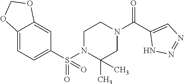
C12=CC=C(S(N3C(C)(C)CN(C(C4=CN=NN4)=O)CC3)(=O)=O)C=C1OCO2
